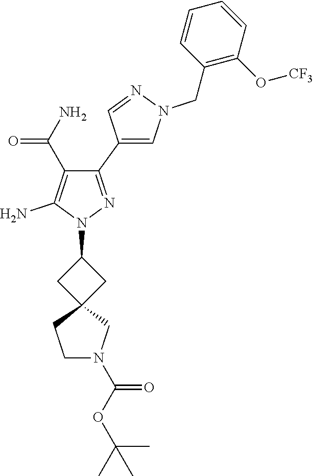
C1(C2=CN(CC3=C(O[CF3])C=CC=C3)N=C2)=NN(C2CC3(C2)CCN(C(OC(C)(C)C)=O)C3)C(N)=C1C(N)=O
